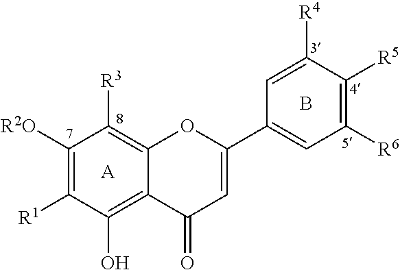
C1([R2O])=C([R1])C(O)=C2C(=C1[R3])OC(C1=CC([R6])=C([R5])C([R4])=C1)=CC2=O.[A].B
